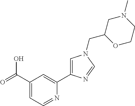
C1(C(=O)O)=CC=NC(C2=CN(CC3OCCN(C)C3)C=N2)=C1
